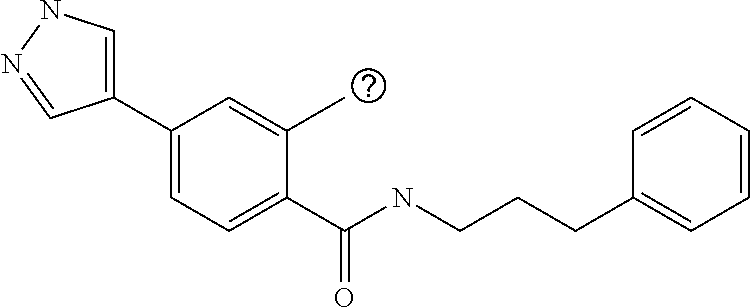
C1=C(C2=CC=C(C(NCCCC3=CC=CC=C3)=O)C(C)=C2)C=NN1
